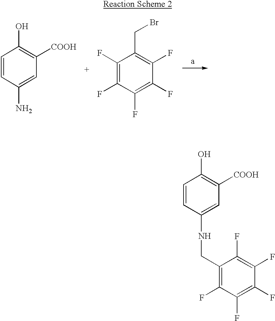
C1=CC(NCC2=C(F)C(F)=C(F)C(F)=C2F)=CC([COOH])=C1O.C1=CC(N)=CC([COOH])=C1O.C1(F)=C(F)C(F)=C(F)C(F)=C1CBr
